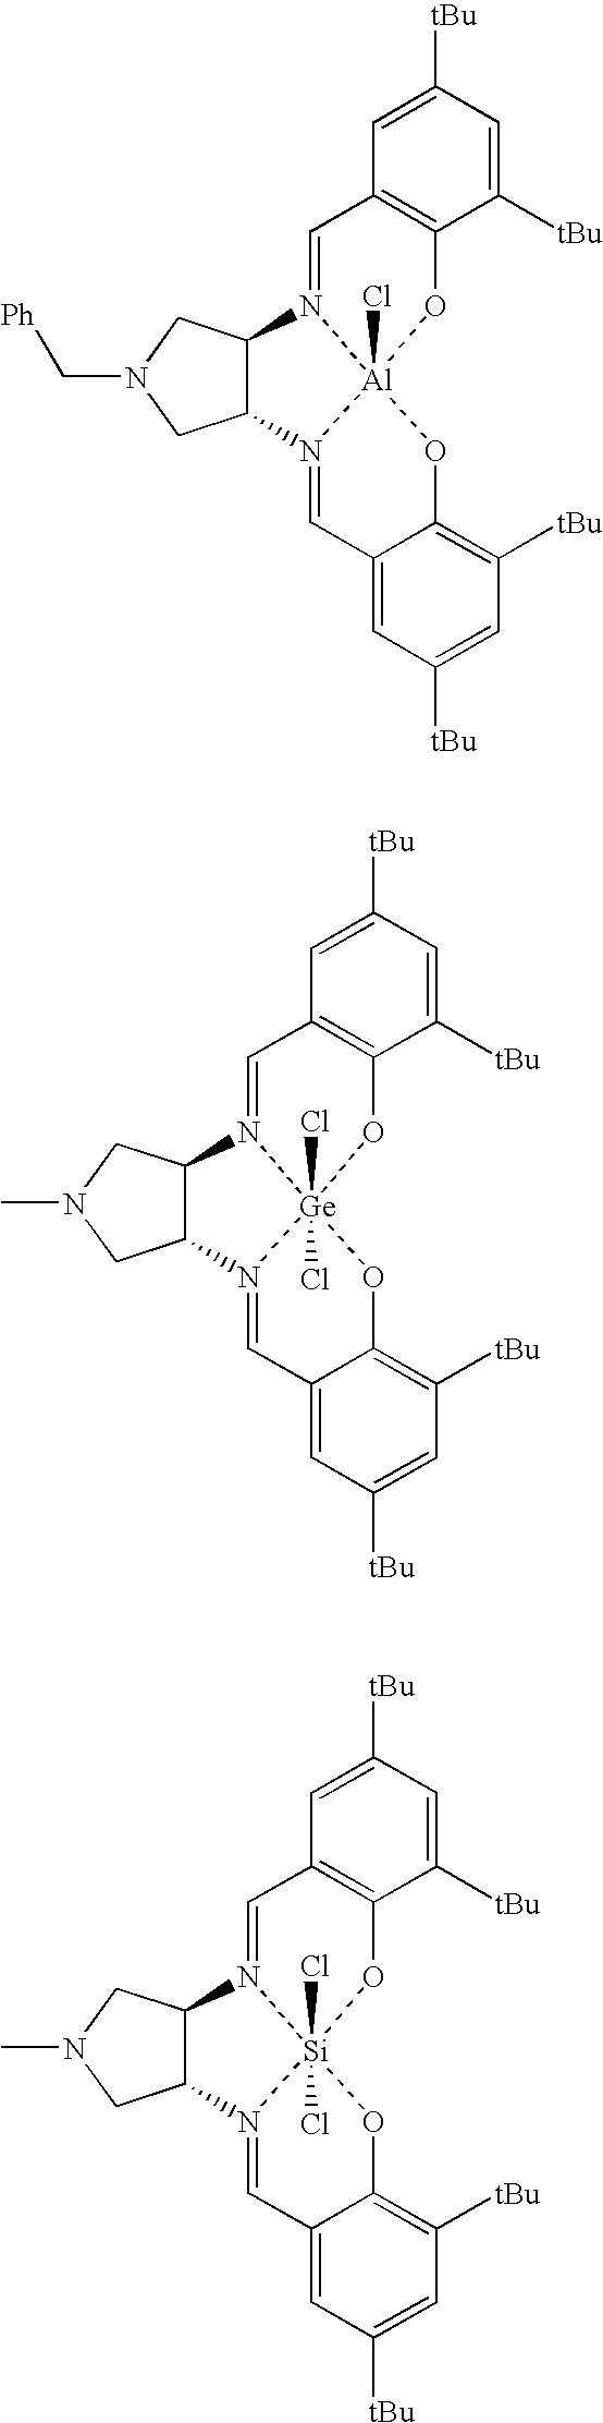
C1=C([tBu])C=C([tBu])C2=C1C=N1[Al]3(Cl)(O2)N(=CC2=CC([tBu])=CC([tBu])=C2O3)C2C1CN(C[Ph])C2.C1=C([tBu])C=C([tBu])C2=C1C=N1[Ge]3(Cl)(Cl)(O2)N(=CC2=CC([tBu])=CC([tBu])=C2O3)C2C1CN(C)C2.C1=C([tBu])C=C([tBu])C2=C1C=N1[Si]3(Cl)(Cl)(O2)N(=CC2=CC([tBu])=CC([tBu])=C2O3)C2C1CN(C)C2
